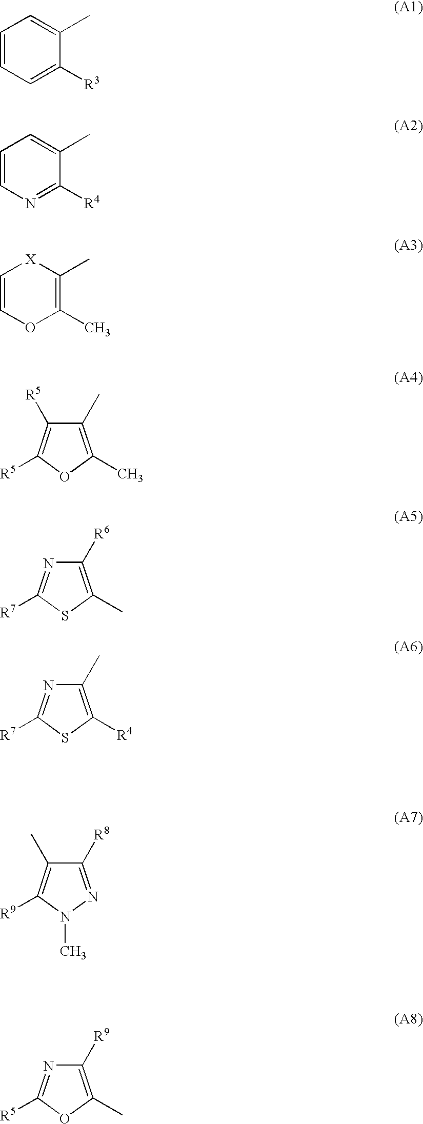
C1=CC=C([R3])C(C)=C1.C1=CN=C([R4])C(C)=C1.C1=COC(C)=C(C)[X]1.C1(C)=C(C)OC([R5])=C1[R5].C1([R6])=C(C)SC([R7])=N1.C1(C)=C([R4])SC([R7])=N1.C1([R8])=NN(C)C([R9])=C1C.C1([R9])=C(C)OC([R5])=N1
